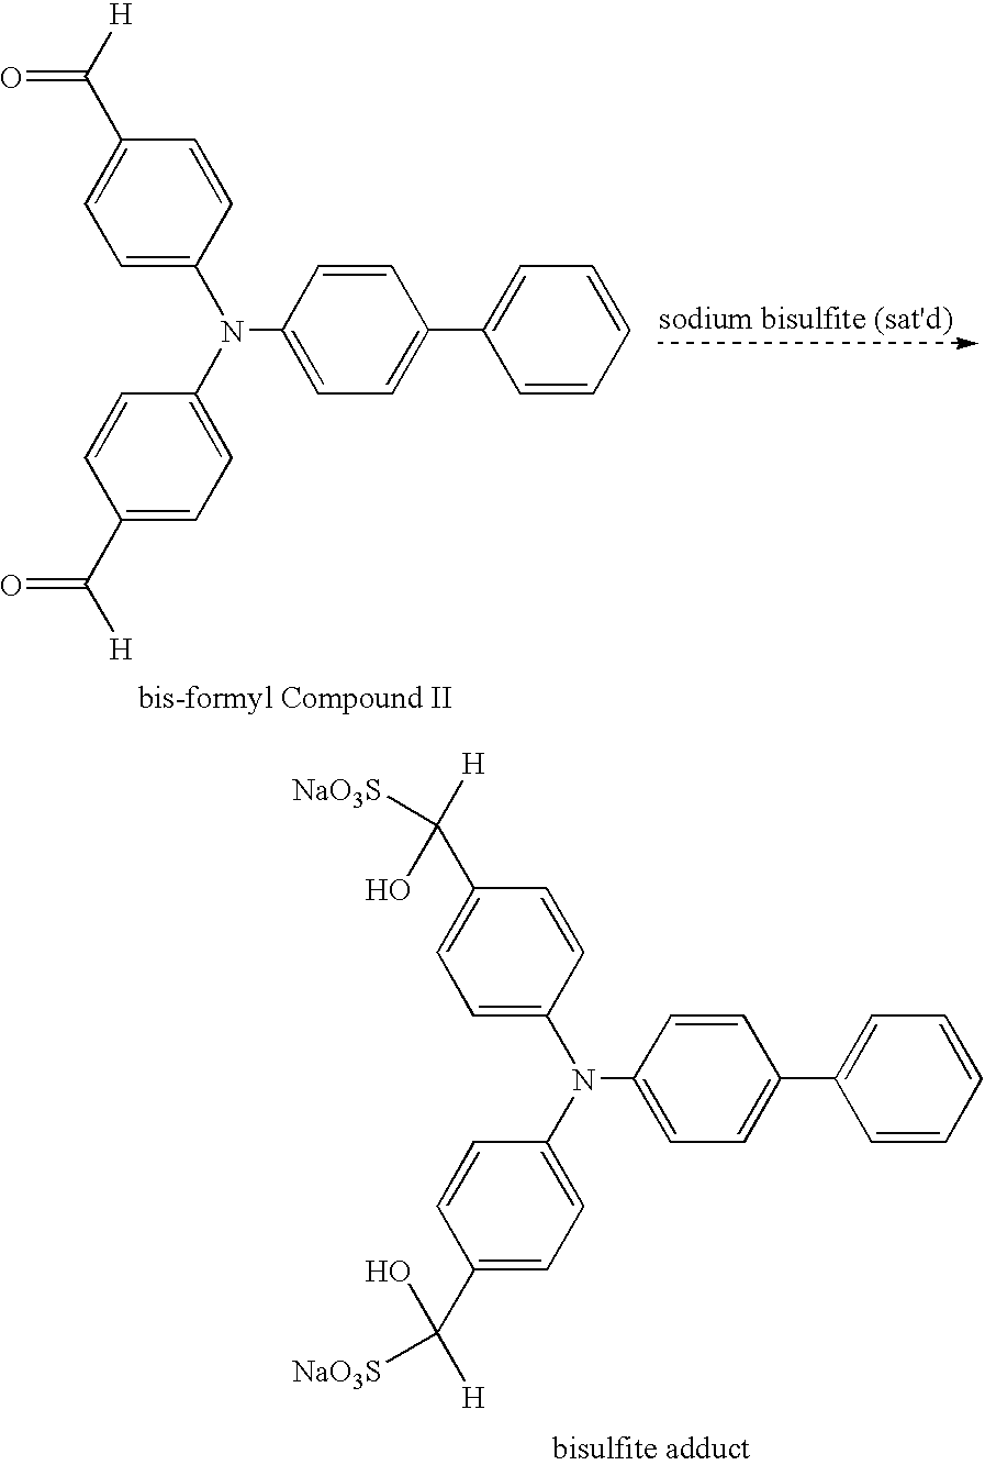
C(=O)([H])C1=CC=C(N(C2=CC=C(C3=CC=CC=C3)C=C2)C2=CC=C(C([H])=O)C=C2)C=C1.C(O)([H])(C1=CC=C(N(C2=CC=C(C3=CC=CC=C3)C=C2)C2=CC=C(C([H])(O)[NaO3S])C=C2)C=C1)[NaO3S]
